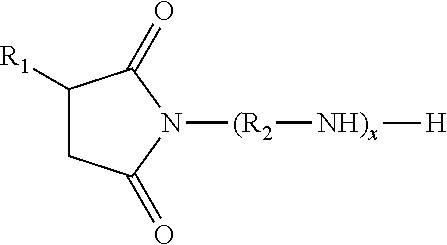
C1([R1])CC(=O)N([(R2][NH)x][H])C1=O
